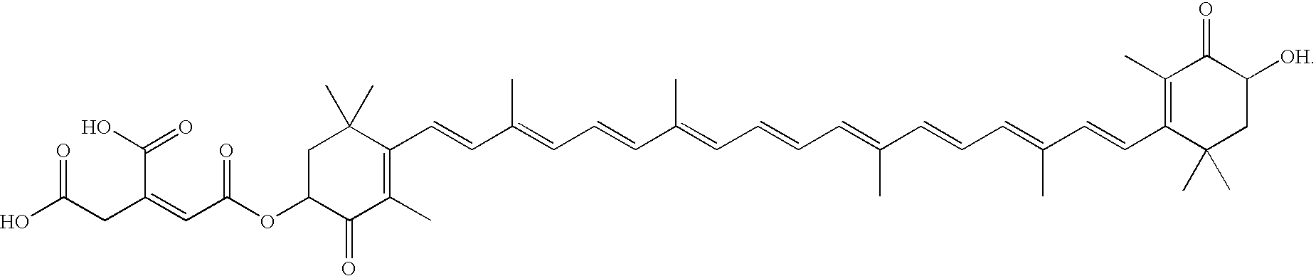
C1(C=CC(=CC=CC(=CC=CC=C(C=CC=C(C=CC2=C(C)C(=O)C([OH])CC2(C)C)C)C)C)C)=C(C)C(=O)C(OC(C=C(CC(O)=O)C(O)=O)=O)CC1(C)C
